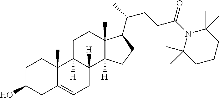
C1C(O)CC2=CCC3([H])C([H])(C2(C)C1)CCC1(C)C3([H])CCC1C(C)CCC(N1C(C)(C)CCCC1(C)C)=O
